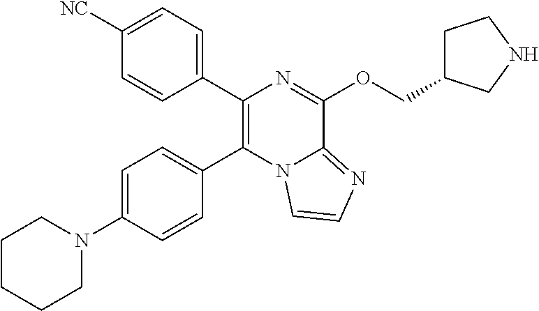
C1=C(N2CCCCC2)C=CC(C2=C(C3=CC=C([NC])C=C3)N=C(OCC3CCNC3)C3=NC=CN23)=C1
